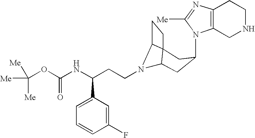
N1(C2CC3N(CCC(NC(OC([Me])([Me])[Me])=O)C4=CC=CC(F)=C4)C4C3(CC4)C2)C2=C(N=C1[Me])CCNC2
